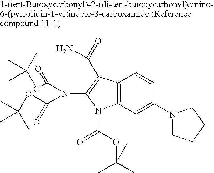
C12=C(C=C(N3CCCC3)C=C1)N(C(OC(C)(C)C)=O)C(N(C(OC(C)(C)C)=O)C(OC(C)(C)C)=O)=C2C(=O)N
